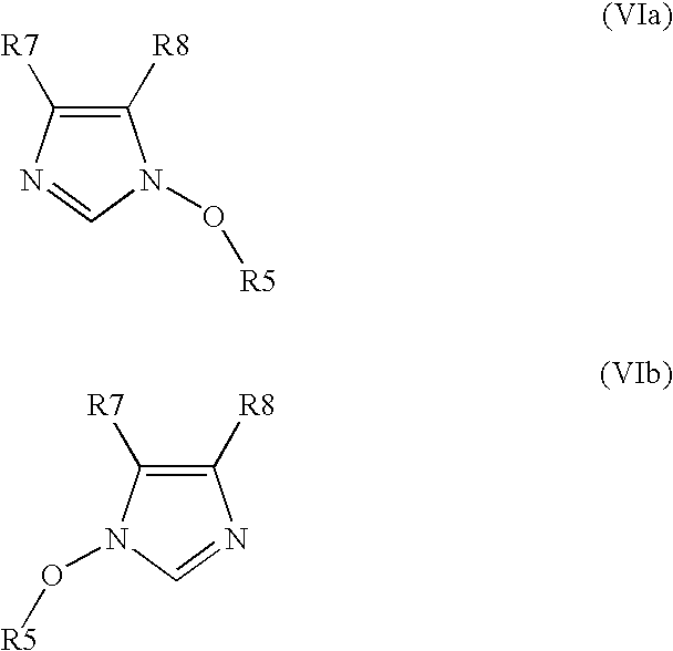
C1([R8])=C([R7])N=CN1O[R5].C1([R8])=C([R7])N(O[R5])C=N1
